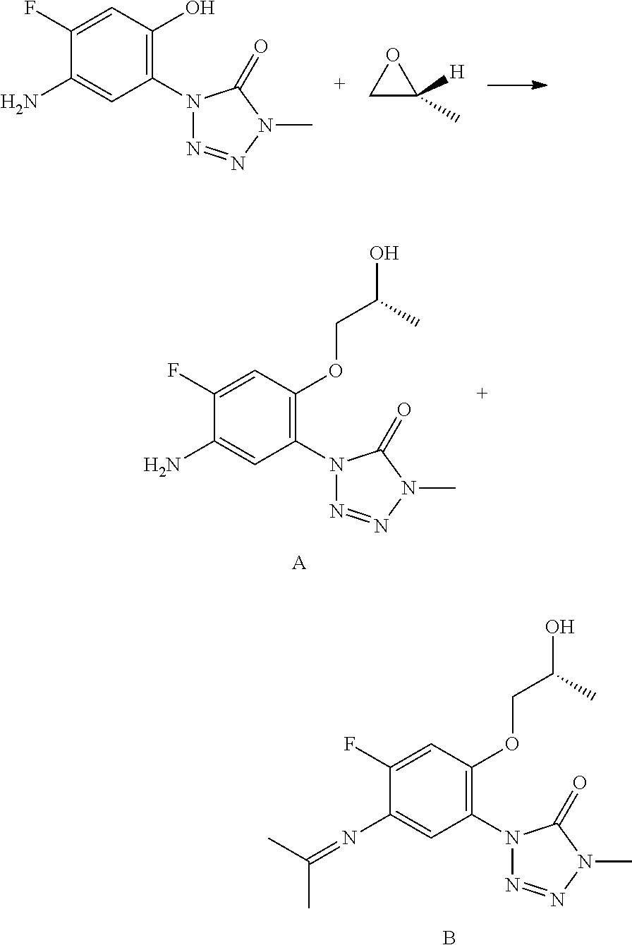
C1(N2N=NN(C)C2=O)=C(OCC(O)C)C=C(F)C(N)=C1.[A].C1(N2N=NN(C)C2=O)=C(OCC(O)C)C=C(F)C(N=C(C)C)=C1.B.C1(N2N=NN(C)C2=O)=C(O)C=C(F)C(N)=C1.C1C(C)([H])O1
